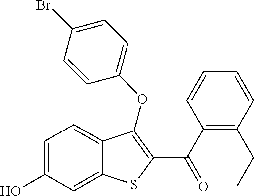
C1=C(O)C=C2C(=C1)C(OC1=CC=C(Br)C=C1)=C(C(C1=C(CC)C=CC=C1)=O)S2
